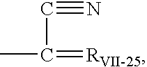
C(C(C)=[RVII-25])#N
